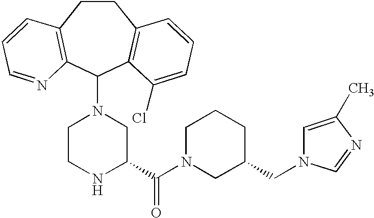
C1CC2=C(C(N3CCNC(C(N4CC(CN5C=C(C)N=C5)CCC4)=O)C3)C3=C1C=CC=C3Cl)N=CC=C2
